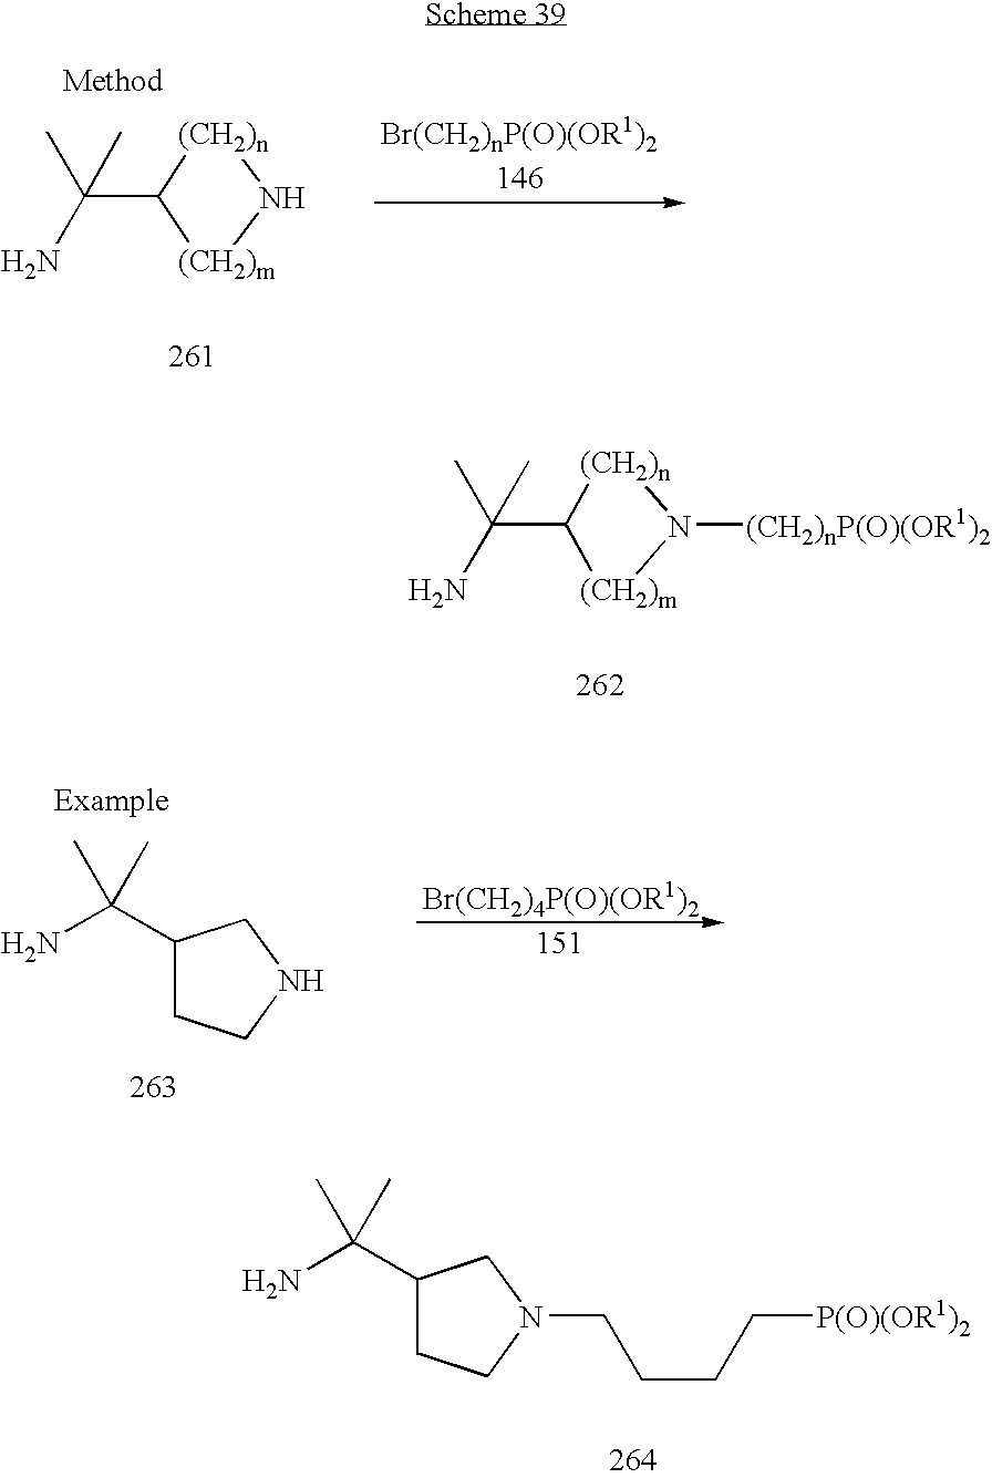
C1(C(N)(C)C)[(CH2)n]N[(CH2)m]1.C1(C(N)(C)C)[(CH2)n]N([(CH2)nP(O)(OR1)2])[(CH2)m]1.C1(C(N)(C)C)CCNC1.C1(C(N)(C)C)CCN(CCCC[P(O)(OR1)2])C1
